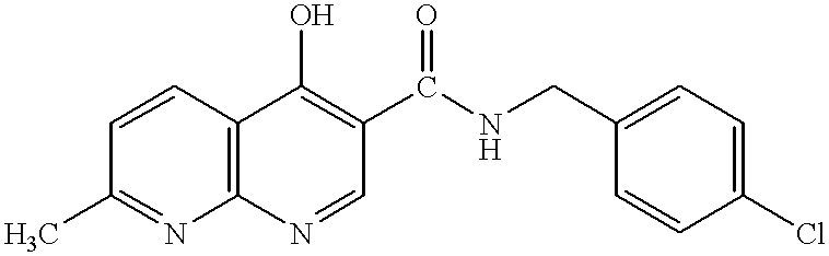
C12=C(C=CC(C)=N1)C(O)=C(C(NCC1=CC=C(Cl)C=C1)=O)C=N2
